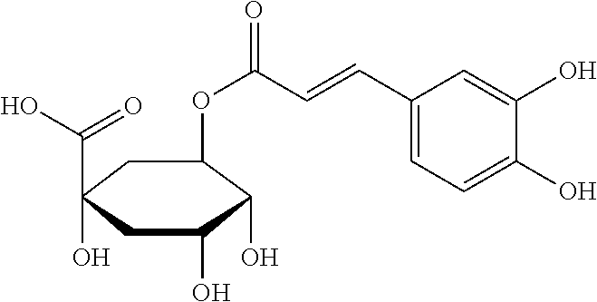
C1C(C(O)=O)(O)CC(O)C(O)C1OC(=O)C=CC1=CC=C(O)C(O)=C1
